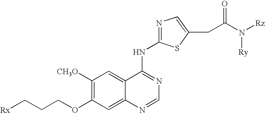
C1([CH3O])=C(OCCC[Rx])C=C2C(=C1)C(NC1=NC=C(CC(N([Rz])[Ry])=O)S1)=NC=N2
